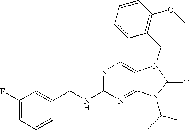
N1=C(NCC2=CC(F)=CC=C2)N=C2C(=C1)N(CC1=C(OC)C=CC=C1)C(=O)N2C(C)C
